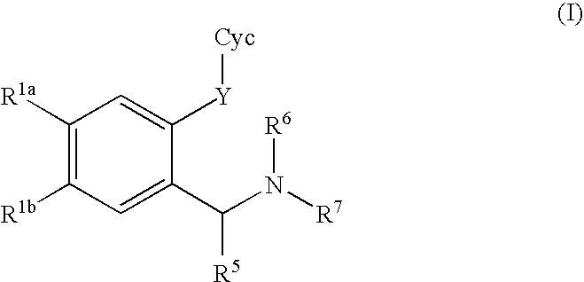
C1([R1a])=C([R1b])C=C(C([R5])N([R6])[R7])C([Y][Cyc])=C1
